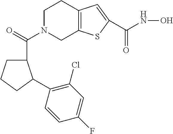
C1N(C(C2CCCC2C2=C(Cl)C=C(F)C=C2)=O)CC2=C(C1)C=C(C(NO)=O)S2
